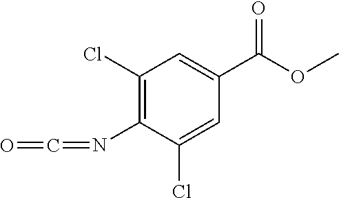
C1(Cl)=C(N=C=O)C(Cl)=CC(C(OC)=O)=C1
